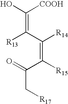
C(=C(C(=C([R15])C(=O)C[R17])[R14])[R13])(O)[COOH]
